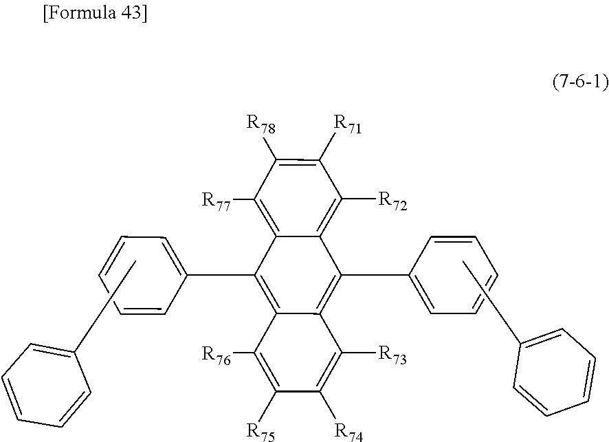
C1(C)=CC=CC=C1.C1(C)=CC=CC=C1.C1(C2=C3C(=C(C4=CC=CC=C4)C4=C([R77])C([R78])=C([R71])C([R72])=C42)C([R76])=C([R75])C([R74])=C3[R73])=CC=CC=C1
